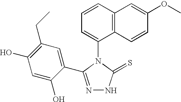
C1=CC2=C(C(N3C(=S)NN=C3C3=CC(CC)=C(O)C=C3O)=C1)C=CC(OC)=C2
